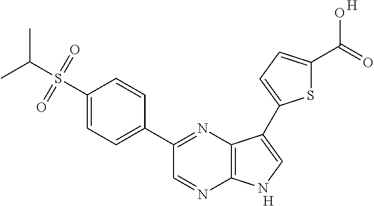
[H].C1(C2=NC3=C(N=C2)NC=C3C2=CC=C(C(=O)O)S2)=CC=C(S(C(C)C)(=O)=O)C=C1.[H]
